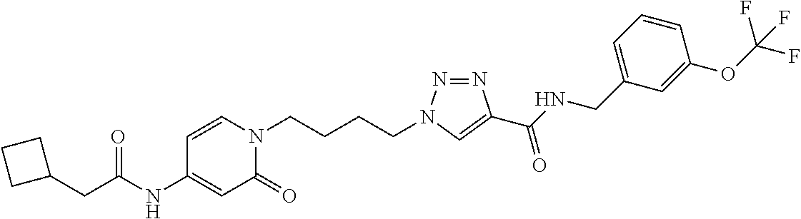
C(NC1=CC(=O)N(CCCCN2N=NC(C(NCC3=CC=CC(OC(F)(F)F)=C3)=O)=C2)C=C1)(=O)CC1CCC1
